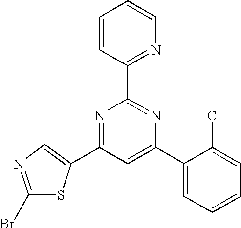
C1=CC(C2=NC(C3=CC=CC=C3Cl)=CC(C3=CN=C(Br)S3)=N2)=NC=C1
